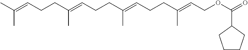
CC(=CCCC(=CCCC(=CCCC(=CCOC(=O)C1CCCC1)C)C)C)C
